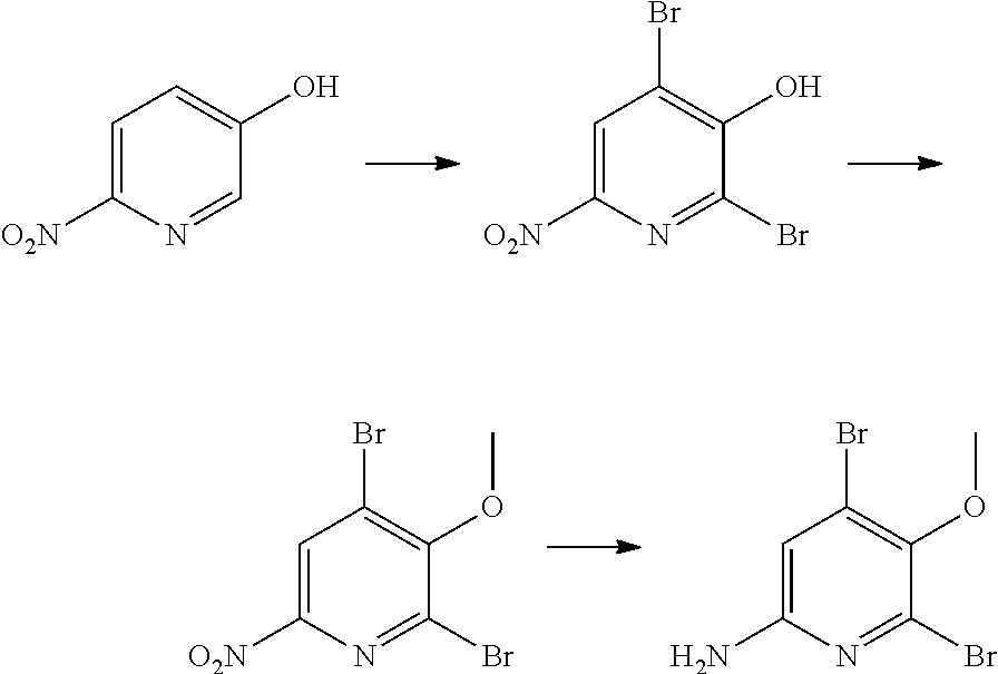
C1=C([O2N])N=CC(O)=C1.C1=C([O2N])N=C(Br)C(O)=C1Br.C1=C([O2N])N=C(Br)C(OC)=C1Br.C1=C(N)N=C(Br)C(OC)=C1Br
